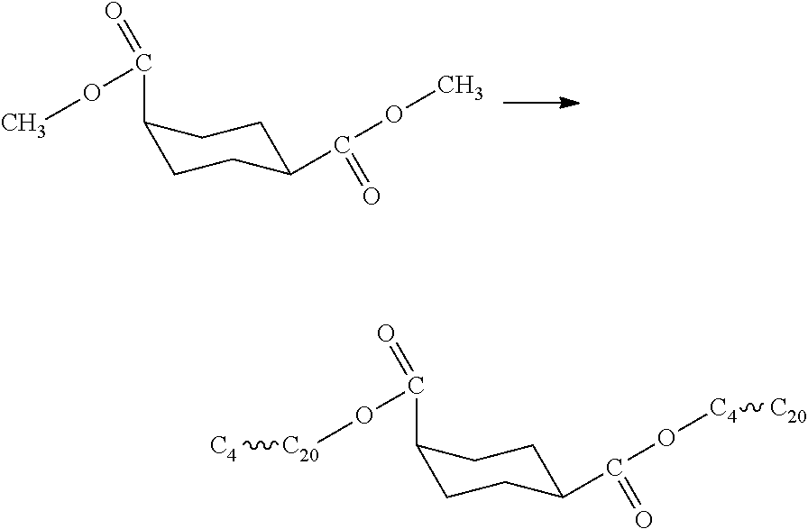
C1(C(OC)=O)CCC(C(OC)=O)CC1.C1(C(O[C20][C4])=O)CCC(C(O[C4][C20])=O)CC1
